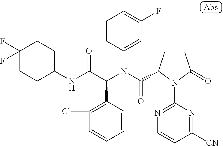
C1(NC(C(N(C(=O)C2CCC(=O)N2C2=NC=CC([CN])=N2)C2=CC(F)=CC=C2)C2=C(Cl)C=CC=C2)=O)CCC(F)(F)CC1
